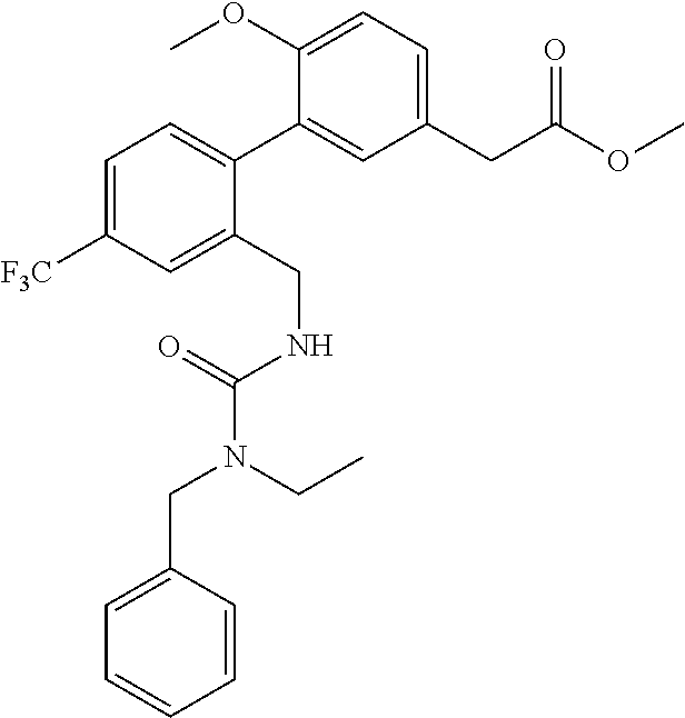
C1=C(CN(CC)C(NCC2=CC([F3C])=CC=C2C2=CC(CC(OC)=O)=CC=C2OC)=O)C=CC=C1
